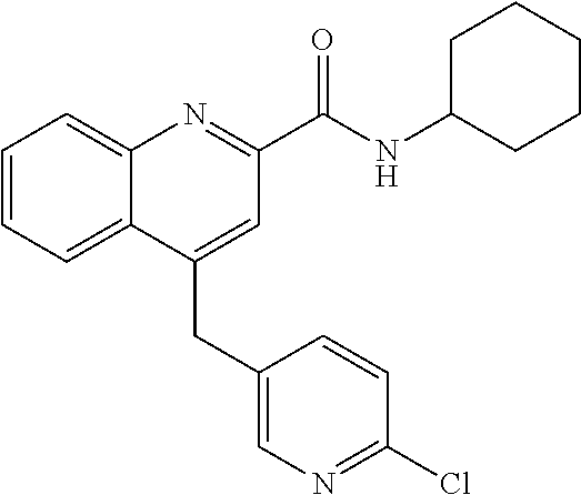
C(C1=CC(C(NC2CCCCC2)=O)=NC2=CC=CC=C12)C1=CN=C(Cl)C=C1
